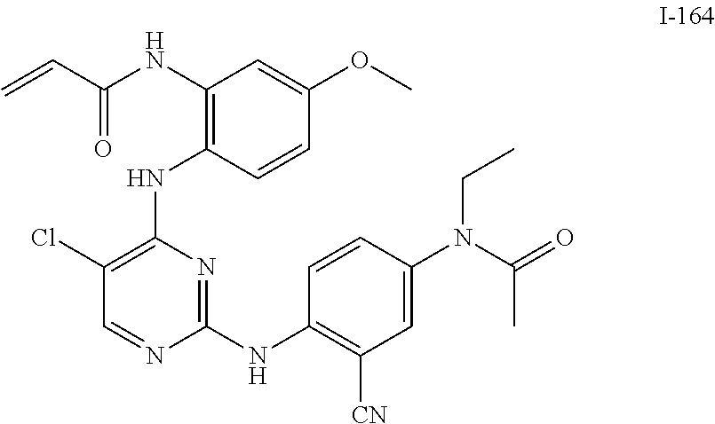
N(C1=CC([CN])=C(NC2=NC(NC3=C(NC(C=C)=O)C=C(OC)C=C3)=C(Cl)C=N2)C=C1)(C(=O)C)CC
